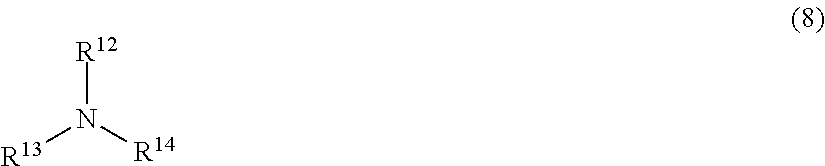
[R12]N([R14])[R13]
